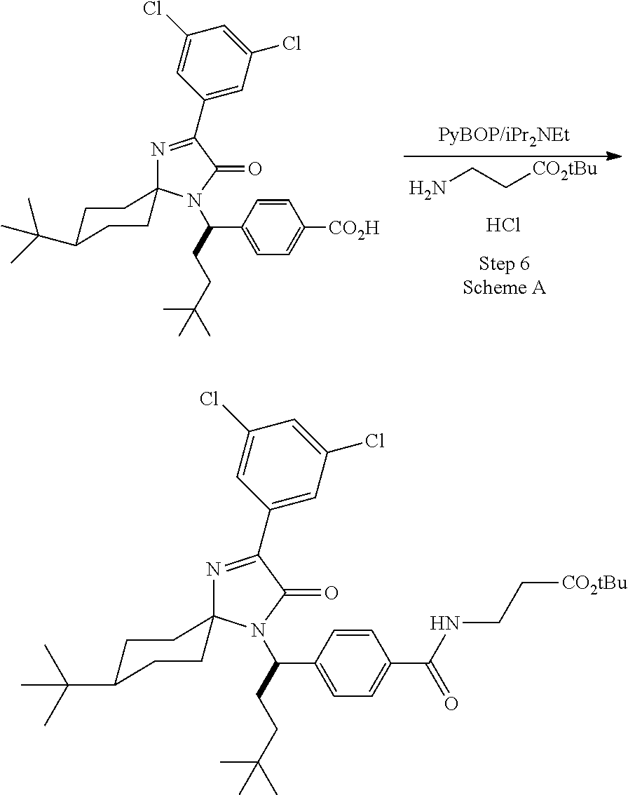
C1=CC(C(CCC(C)(C)C)N2C(=O)C(C3=CC(Cl)=CC(Cl)=C3)=NC23CCC(C(C)(C)C)CC3)=CC=C1[CO2H].NCC[CO2tBu].Cl.C1=CC(C(CCC(C)(C)C)N2C(=O)C(C3=CC(Cl)=CC(Cl)=C3)=NC23CCC(C(C)(C)C)CC3)=CC=C1C(NCC[CO2tBu])=O
